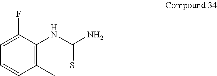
C1(C)=C(NC(N)=S)C(F)=CC=C1
